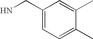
C1(CN)=CC=C(C)C(C)=C1
